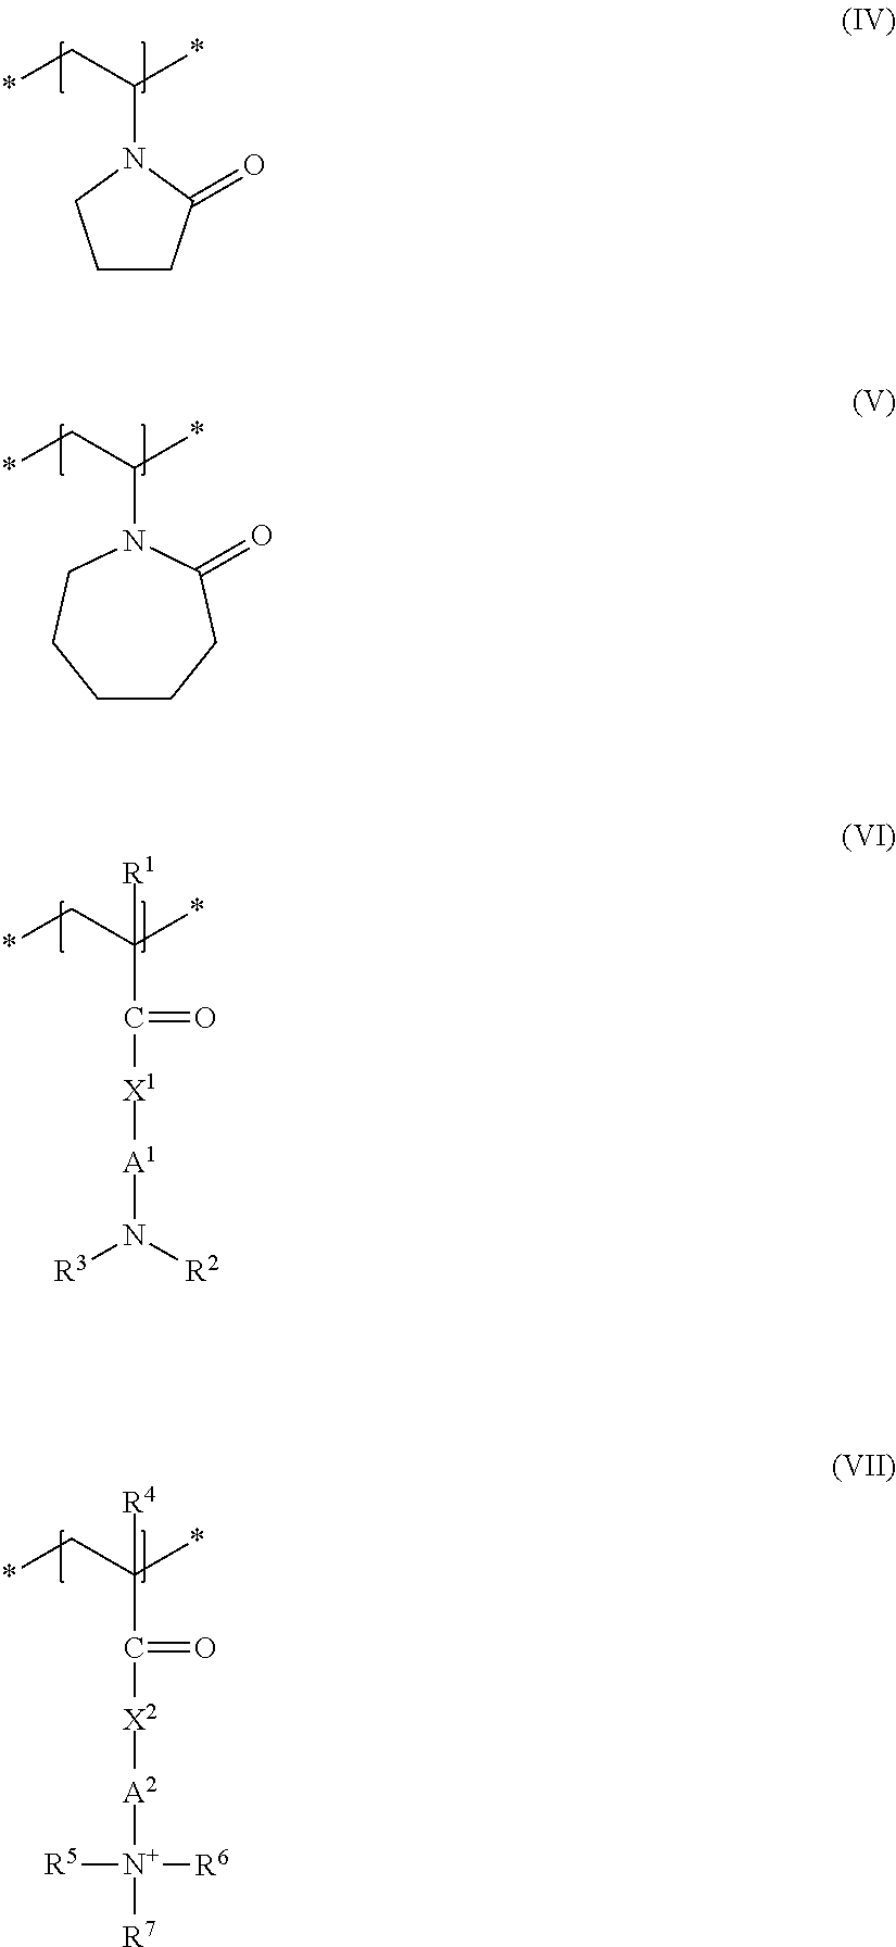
C1CC(=O)N(C(*)C*)C1.N1(C(*)C*)CCCCCC1=O.C(*)(C*)([R1])C(=O)[X1][A1]N([R2])[R3].C(*)(C*)([R4])C(=O)[X2][A2][N+]([R6])([R5])[R7]
